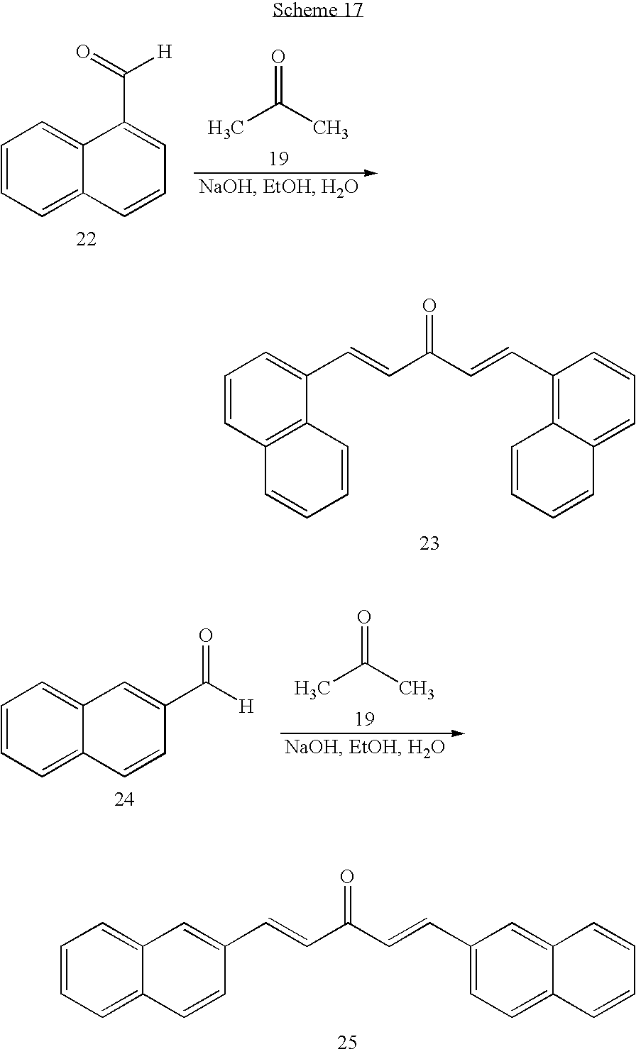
O=C(C)C.C1=CC=C2C(=C1)C(C(=O)[H])=CC=C2.C1=CC2=C(C(C=CC(C=CC3=C4C(=CC=C3)C=CC=C4)=O)=C1)C=CC=C2.C12=CC=CC=C1C=CC(C([H])=O)=C2.O=C(C)C.C12=CC=CC=C1C=CC(C=CC(C=CC1=CC=C3C(=C1)C=CC=C3)=O)=C2
